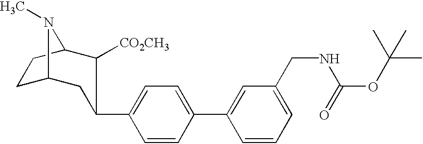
C1C2CC(C3=CC=C(C4=CC(CNC(=O)OC(C)(C)C)=CC=C4)C=C3)C([CO2CH3])C(C1)N2C
